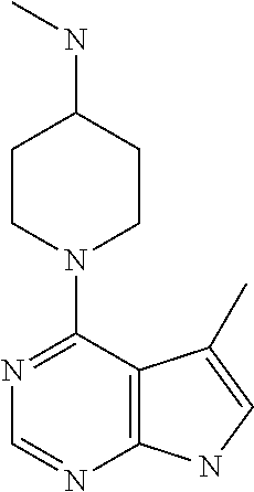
N1=C(N2CCC(NC)CC2)C2=C(N=C1)NC=C2C
